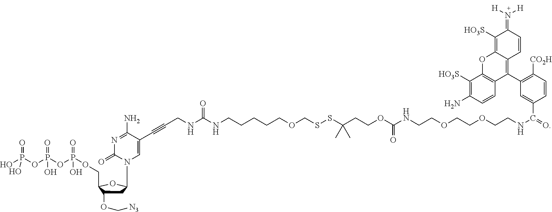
OP(OP(OP(OCC1C(OC[N3])CC(N2C=C(C#CCNC(NCCCCCOCSSC(CCOC(=O)NCCOCCOCCNC(=O)C3=CC(C4=C5C(=C([HO3S])C(=N([H])[H])C=C5)OC5=C4C=CC(N)=C5[HO3S])=C([CO2H])C=C3)(C)C)=O)C(N)=NC2=O)O1)(=O)O)(=O)O)(=O)O
